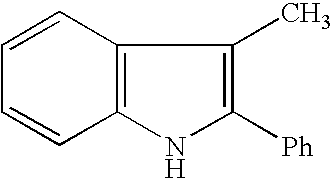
C1=CC2=C(C=C1)NC([Ph])=C2C
